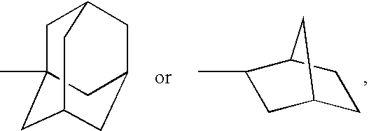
C1C2(C)CC3CC(CC1C3)C2.C1C2CC(C)C(C1)C2
